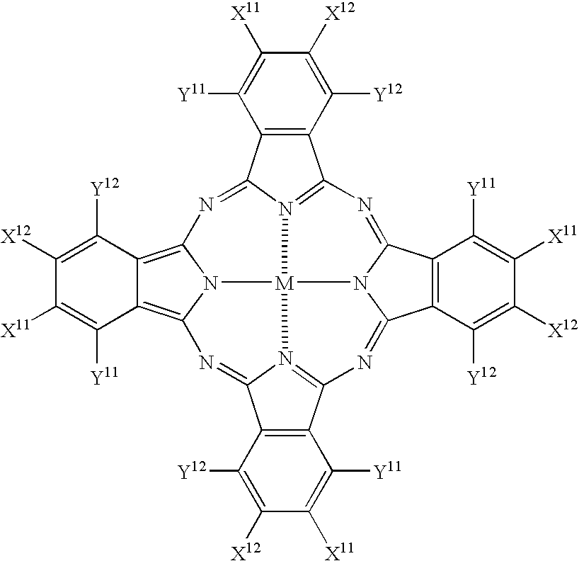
C1([X12])=C([Y12])C2=C(C([Y11])=C1[X11])C1=NC3=C4C(=C5N=C6C7=C(C8=N6[M]6(N1=C2N=C1C2=C(C(=N8)N16)C([Y12])=C([X12])C([X11])=C2[Y11])N53)C([Y11])=C([X11])C([X12])=C7[Y12])C([Y11])=C([X11])C([X12])=C4[Y12]
